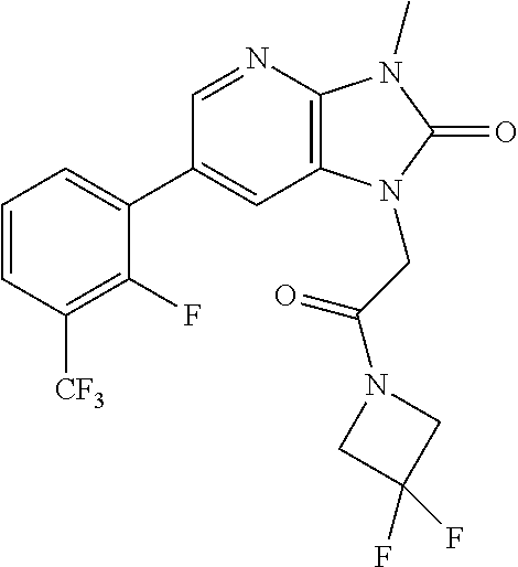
C1(C2=CC=CC([CF3])=C2F)=CC2=C(N=C1)N(C)C(=O)N2CC(N1CC(F)(F)C1)=O
